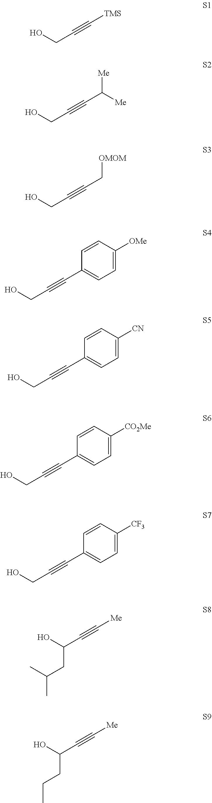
OCC#C[TMS].OCC#CC([Me])[Me].OCC#CC[OMOM].OCC#CC1=CC=C([OMe])C=C1.OCC#CC1=CC=C([CN])C=C1.OCC#CC1=CC=C([CO2Me])C=C1.OCC#CC1=CC=C([CF3])C=C1.OC(C#C[Me])CC(C)C.OC(C#C[Me])CCC
